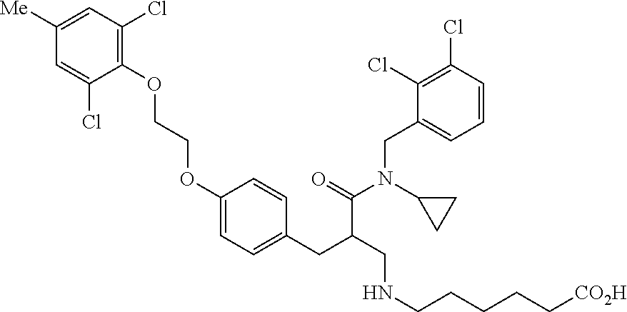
C1=C([Me])C=C(Cl)C(OCCOC2=CC=C(CC(CNCCCCC[CO2H])C(=O)N(C3CC3)CC3=CC=CC(Cl)=C3Cl)C=C2)=C1Cl
